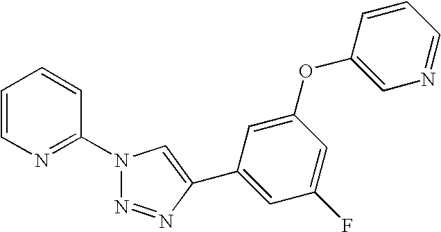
N1(C2=NC=CC=C2)N=NC(C2=CC(F)=CC(OC3=CN=CC=C3)=C2)=C1
